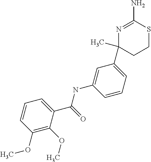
N1=C(N)SCCC1(C)C1=CC=CC(NC(C2=CC=CC(OC)=C2OC)=O)=C1
